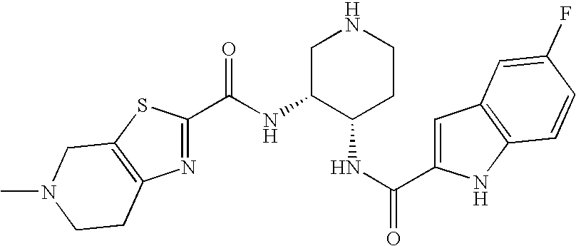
C(C1=NC2=C(S1)CN(C)CC2)(=O)NC1C(NC(C2=CC3=C(N2)C=CC(F)=C3)=O)CCNC1
